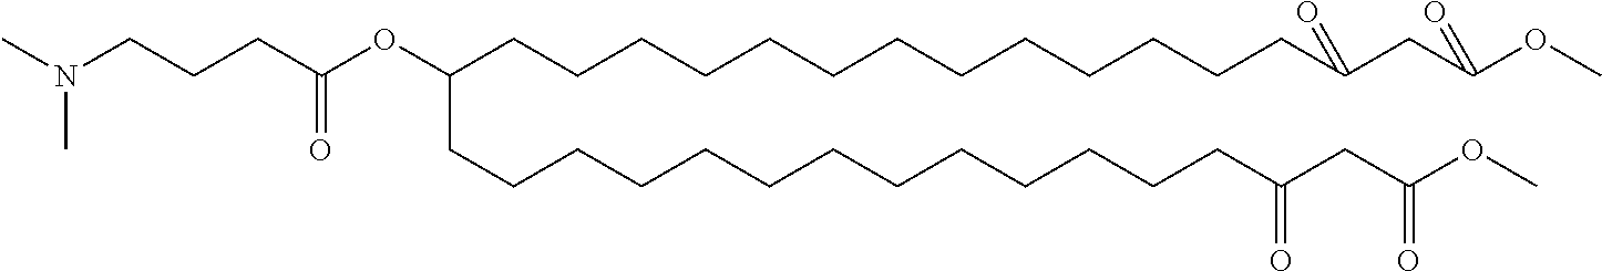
CN(CCCC(OC(CCCCCCCCCCCCCC(CC(OC)=O)=O)CCCCCCCCCCCCCC(CC(OC)=O)=O)=O)C
